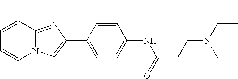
C1=C(C)C2=NC(C3=CC=C(NC(CCN(CC)CC)=O)C=C3)=CN2C=C1
